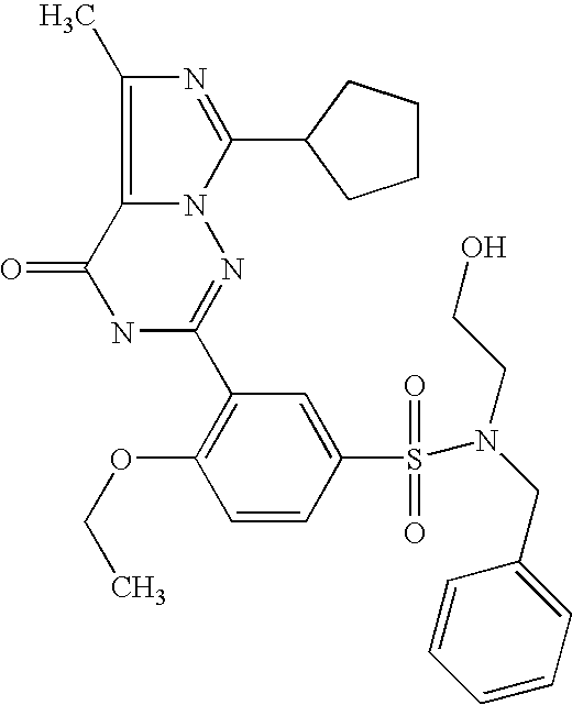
C12=C(C)N=C(C3CCCC3)N1N=C(C1=C(OCC)C=CC(S(=O)(=O)N(CC3=CC=CC=C3)CCO)=C1)NC2=O
